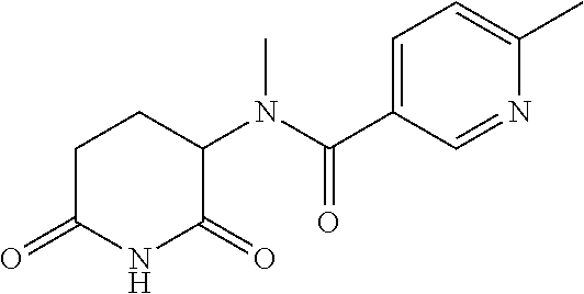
C1C(=O)NC(=O)C(N(C(C2=CC=C(C)N=C2)=O)C)C1
